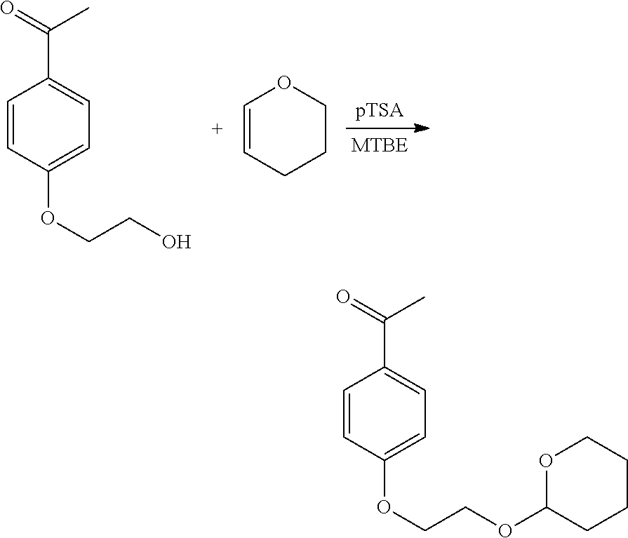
C1=CC(OCCOC2CCCCO2)=CC=C1C(=O)C.C1=CC(OCCO)=CC=C1C(=O)C.C1=CCCCO1
